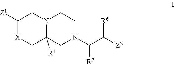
C1([Z1])[X]CC2([R1])N(C1)CCN(C(C([Z2])[R6])[R7])C2
